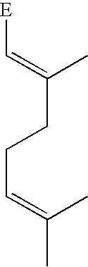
[E]C=C(CCC=C(C)C)C
